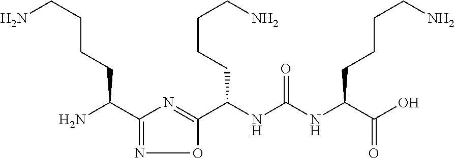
C(NC(NC(C(O)=O)CCCCN)=O)(CCCCN)C1=NC(C(N)CCCCN)=NO1
